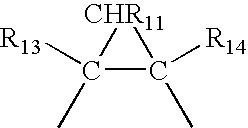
C1(C)([R13])C(C)([R14])[CHR11]1
